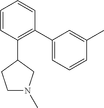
C1=CC(C2CCN(C)C2)=C(C2=CC=CC(C)=C2)C=C1
